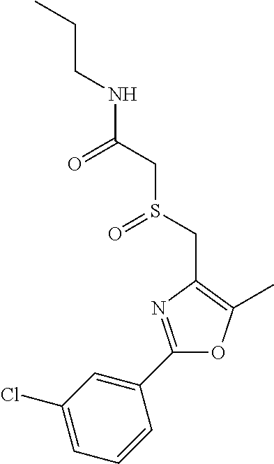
C(CC)NC(CS(CC1=C(C)OC(C2=CC(Cl)=CC=C2)=N1)=O)=O
